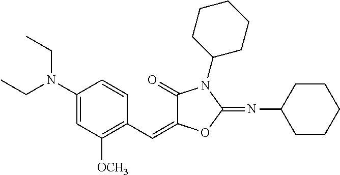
C1(N(CC)CC)=CC([OCH3])=C(C=C2C(=O)N(C3CCCCC3)C(=NC3CCCCC3)O2)C=C1
